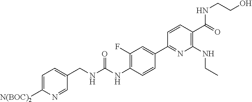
C1=C([N(BOC)2])N=CC(CNC(NC2=C(F)C=C(C3=NC(NCC)=C(C(=O)NCCO)C=C3)C=C2)=O)=C1
